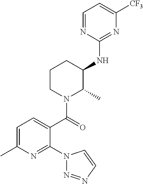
N1(C2=NC(C)=CC=C2C(N2C(C)C(NC3=NC([CF3])=CC=N3)CCC2)=O)N=NC=C1
